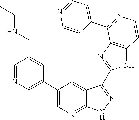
C1=NC=C(C2=CN=C3C(=C2)C(C2=NC4=C(N2)C=CN=C4C2=CC=NC=C2)=NN3)C=C1CNCC
